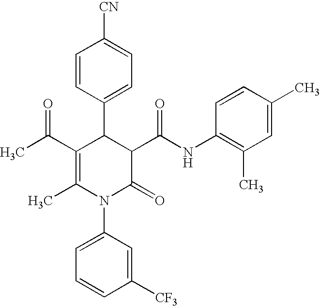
C1=CC(C2C(C(C)=O)=C(C)N(C3=CC=CC([CF3])=C3)C(=O)C2C(NC2=C(C)C=C(C)C=C2)=O)=CC=C1[CN]
